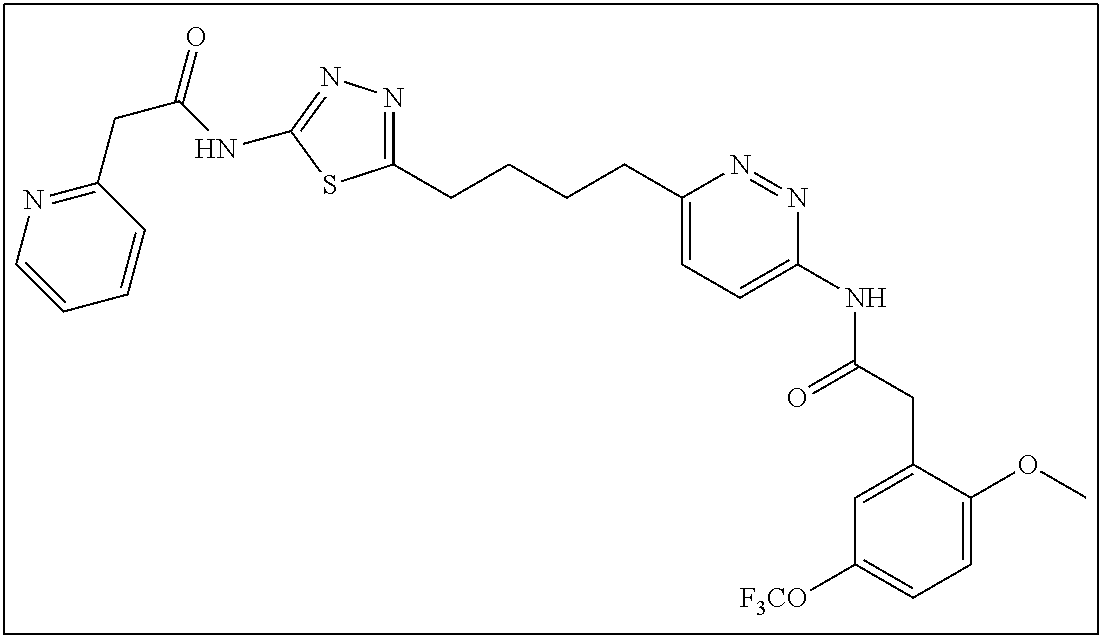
C1(CCCCC2=CC=C(NC(CC3=CC([F3CO])=CC=C3OC)=O)N=N2)=NN=C(NC(CC2=NC=CC=C2)=O)S1
